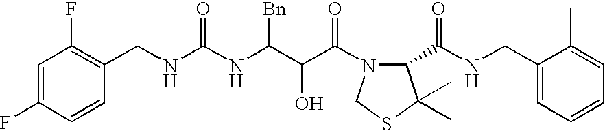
C1(CNC(NC(C(C(N2C(C(NCC3=CC=CC=C3C)=O)C(C)(C)SC2)=O)O)[Bn])=O)=C(F)C=C(F)C=C1
